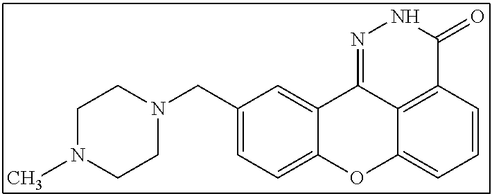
C1N(C)CCN(CC2=CC=C3C(=C2)C2=NNC(=O)C4=C2C(=CC=C4)O3)C1
